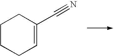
C1CCC=C(C#N)C1
